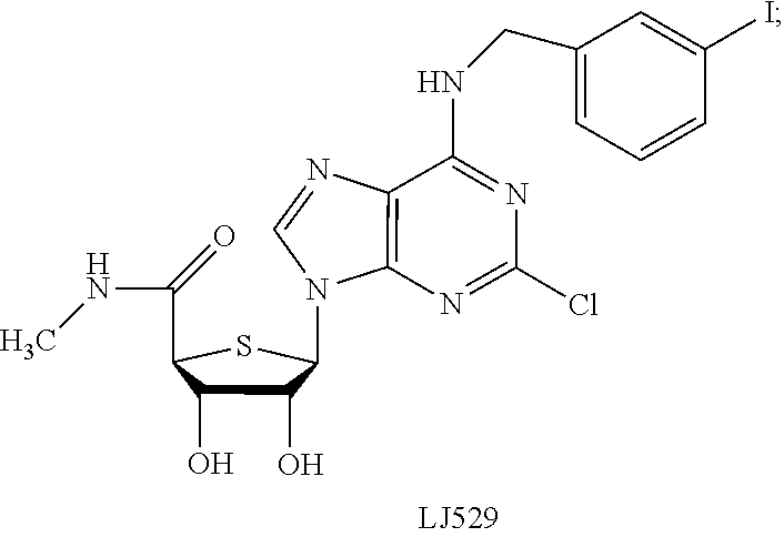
C1(O)C(O)C(C(NC)=O)SC1N1C2=C(N=C1)C(NCC1=CC=CC(I)=C1)=NC(Cl)=N2
